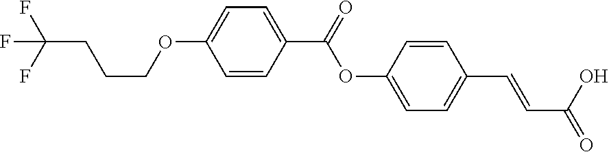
C(F)(F)(F)CCCOC1=CC=C(C(=O)OC2=CC=C(C=CC(=O)O)C=C2)C=C1
